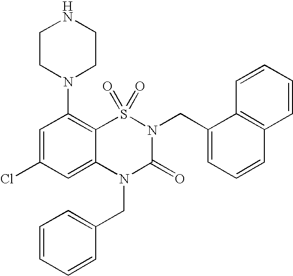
C1=C(Cl)C=C2C(=C1N1CCNCC1)S(=O)(=O)N(CC1=CC=CC3=C1C=CC=C3)C(=O)N2CC1=CC=CC=C1
